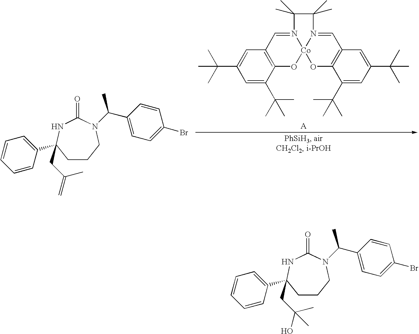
C1CCN(C(C)C2=CC=C(Br)C=C2)C(=O)NC1(CC(C)=C)C1=CC=CC=C1.C1=C(C(C)(C)C)C2=C(C=C1C(C)(C)C)C=N1[Co]3(O2)OC2=C(C=N3C(C)(C)C1(C)C)C=C(C(C)(C)C)C=C2C(C)(C)C.C1CCN(C(C)C2=CC=C(Br)C=C2)C(=O)NC1(CC(C)(O)C)C1=CC=CC=C1
